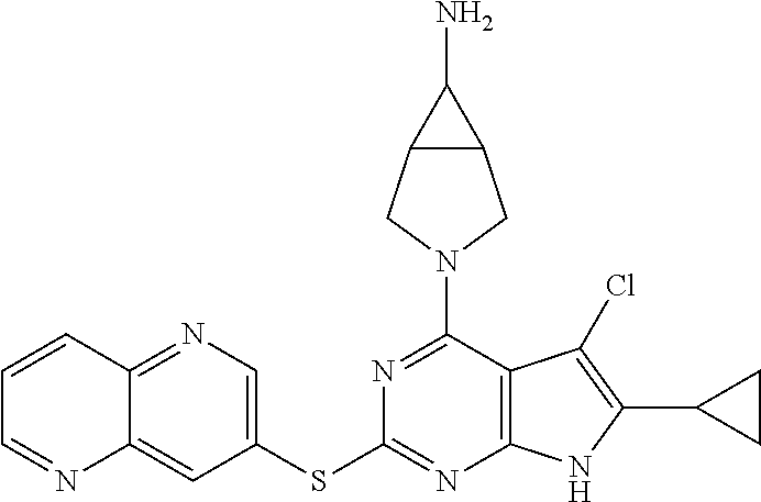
N1=C(N2CC3C(C2)C3N)C2=C(N=C1SC1=CN=C3C(=C1)N=CC=C3)NC(C1CC1)=C2Cl
